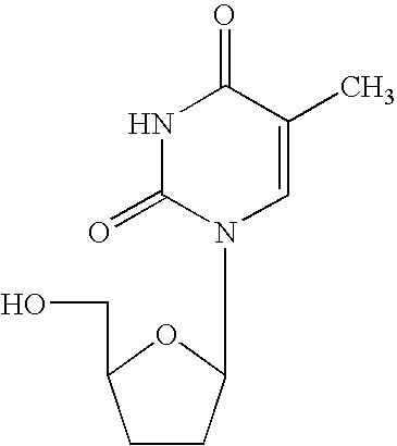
N1C(=O)N(C2CCC(CO)O2)C=C(C)C1=O
